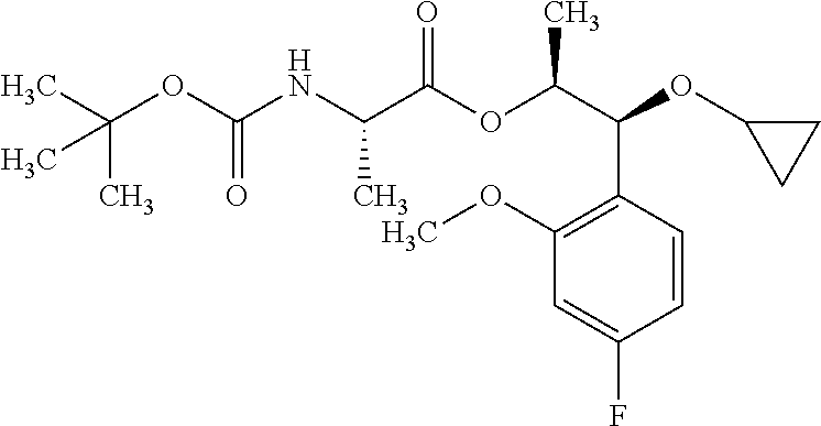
C(C(OC(C(C1=C(OC)C=C(F)C=C1)OC1CC1)C)=O)(NC(OC(C)(C)C)=O)C
